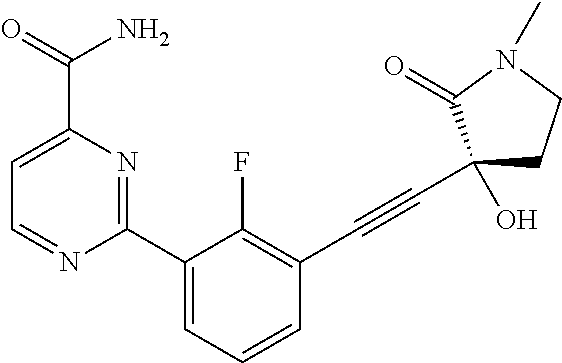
C1(C2=CC=CC(C#CC3(O)CCN(C)C3=O)=C2F)=NC(C(=O)N)=CC=N1
